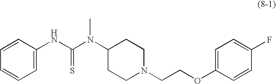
C1=C(NC(N(C2CCN(CCOC3=CC=C(F)C=C3)CC2)C)=S)C=CC=C1
